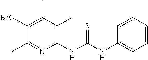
C1(NC(NC2=CC=CC=C2)=S)=C(C)C(C)=C([BnO])C(C)=N1
